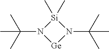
CC(C)(C)N1[Ge]N(C(C)(C)C)[Si]1(C)C
